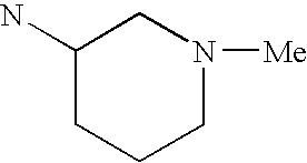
C1(N)CCCN([Me])C1
